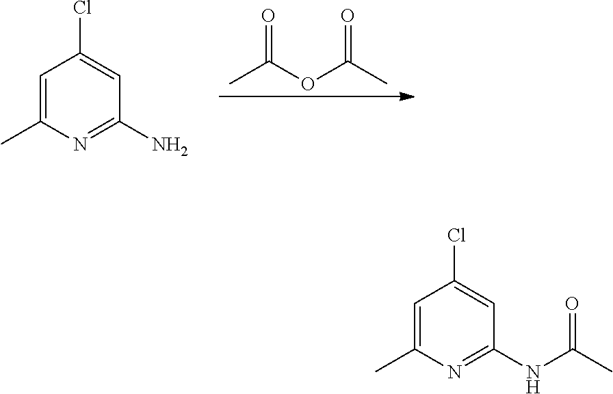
O=C(OC(C)=O)C.C1=C(C)N=C(N)C=C1Cl.C1=C(C)N=C(NC(C)=O)C=C1Cl
